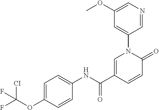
[CI]C(OC1=CC=C(NC(=O)C2=CN(C3=CC(OC)=CN=C3)C(=O)C=C2)C=C1)(F)F
